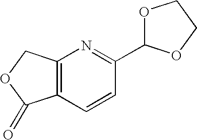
C12=C(C=CC(C3OCCO3)=N1)C(=O)OC2
